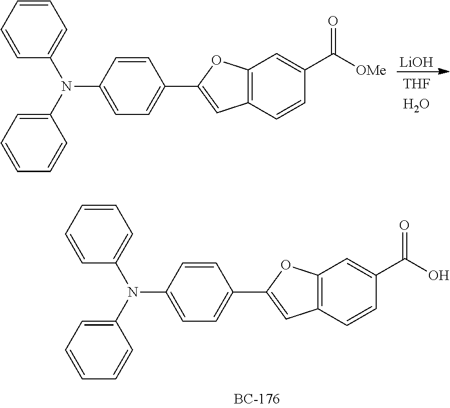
C1=CC=C(N(C2=CC=CC=C2)C2=CC=C(C3=CC4=C(O3)C=C(C(O)=O)C=C4)C=C2)C=C1.[LiOH].C1=CC=C(N(C2=CC=CC=C2)C2=CC=C(C3=CC4=C(O3)C=C(C([OMe])=O)C=C4)C=C2)C=C1
